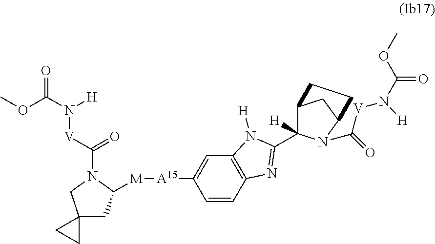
C1=CC2=C(C=C1[A15][M]C1CC3(CN1C(=O)[V]N([H])C(=O)OC)CC3)N([H])C(C1([H])C3CC(CC3)N1C(=O)[V]N([H])C(=O)OC)=N2
